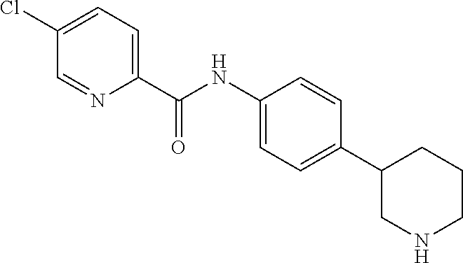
C1(NC(C2=CC=C(Cl)C=N2)=O)=CC=C(C2CNCCC2)C=C1
